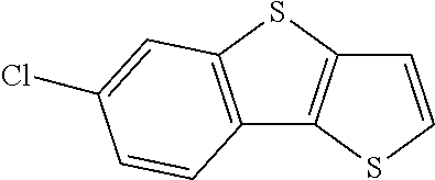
C12=C(SC=C1)C1=C(S2)C=C(Cl)C=C1
